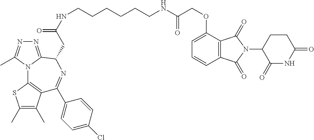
C1(C)=C(C)C2=C(S1)N1C(=NN=C1C)C(CC(=O)NCCCCCCNC(=O)COC1=CC=CC3=C1C(=O)N(C1C(=O)NC(=O)CC1)C3=O)N=C2C1=CC=C(Cl)C=C1
